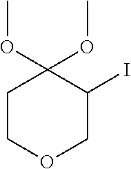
C1COCC(I)C1(OC)OC
